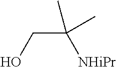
C(C([NHiPr])(C)C)O
